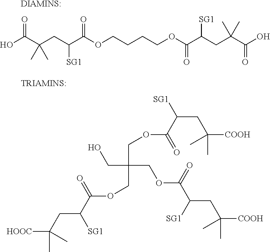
[DIAMINS:].OC(C(CC(C(OCCCCOC(C([SG1])CC(C)(C(=O)O)C)=O)=O)[SG1])(C)C)=O.[TRIAMINS:].[HOOC]C(C)(C)CC([SG1])C(OCC(CO)(COC(C([SG1])CC(C)(C)[COOH])=O)COC(C([SG1])CC([COOH])(C)C)=O)=O
